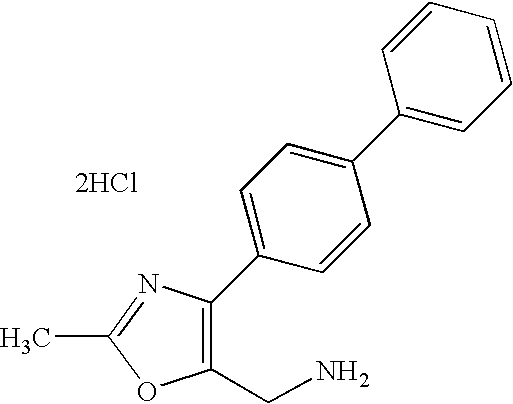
C1(CN)=C(C2=CC=C(C3=CC=CC=C3)C=C2)N=C(C)O1.[2HCl]
